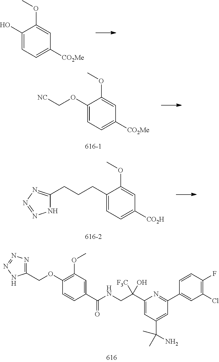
C1(O)=CC=C([CO2Me])C=C1OC.C1(OC[NC])=CC=C([CO2Me])C=C1OC.C1=C(CCCC2=NN=NN2)C(OC)=CC([CO2H])=C1.C1(C(NCC(C2=CC(C(N)(C)C)=CC(C3=CC(Cl)=C(F)C=C3)=N2)([F3C])O)=O)=CC(OC)=C(OCC2=NN=NN2)C=C1
